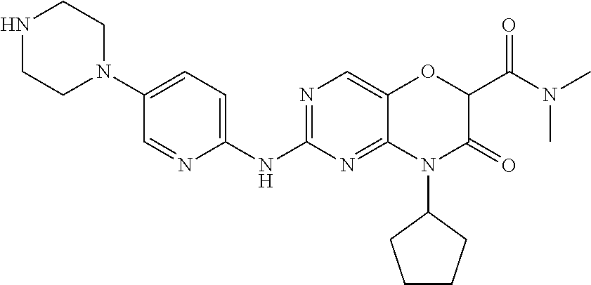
C1(NC2=NC=C3C(=N2)N(C2CCCC2)C(=O)C(C(N(C)C)=O)O3)=CC=C(N2CCNCC2)C=N1
